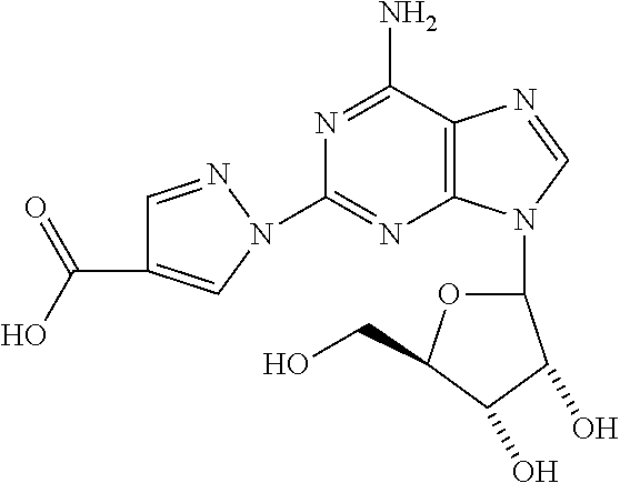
N1=C(N)C2=C(N=C1N1C=C(C(O)=O)C=N1)N(C1OC(CO)C(O)C1O)C=N2
